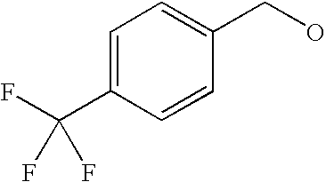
C1=CC(CO)=CC=C1C(F)(F)F
